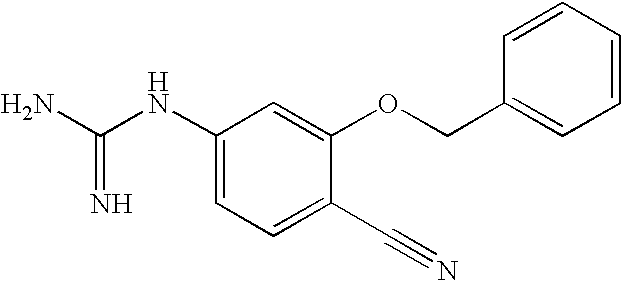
C(=N)(N)NC1=CC=C(C#N)C(OCC2=CC=CC=C2)=C1
